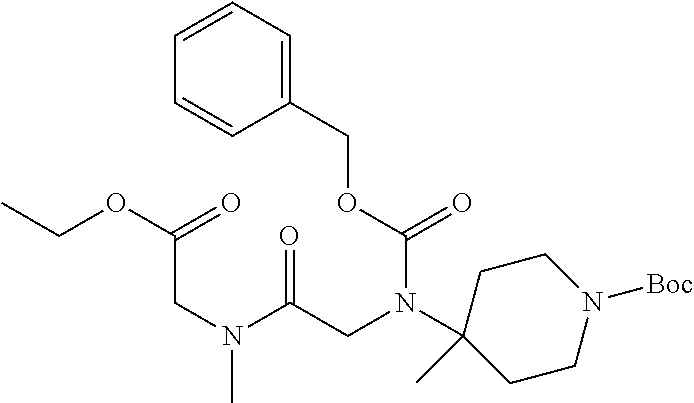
C1CN([Boc])CCC1(C)N(CC(N(CC(OCC)=O)C)=O)C(OCC1=CC=CC=C1)=O
